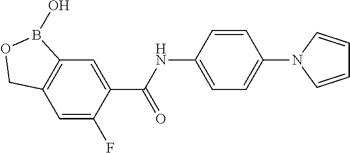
C12=C(C=C(F)C(C(NC3=CC=C(N4C=CC=C4)C=C3)=O)=C1)COB2O
